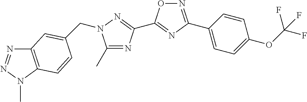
C1(C)=NC(C2=NC(C3=CC=C(OC(F)(F)F)C=C3)=NO2)=NN1CC1=CC2=C(N(C)N=N2)C=C1
